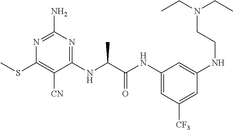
C1(SC)=C([CN])C(NC(C(NC2=CC([CF3])=CC(NCCN(CC)CC)=C2)=O)C)=NC(N)=N1
